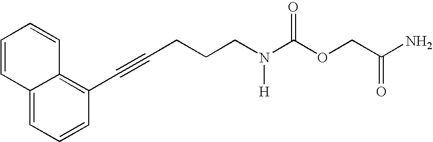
C(CCN(C(OCC(=O)N)=O)[H])C#CC1=C2C(=CC=C1)C=CC=C2
